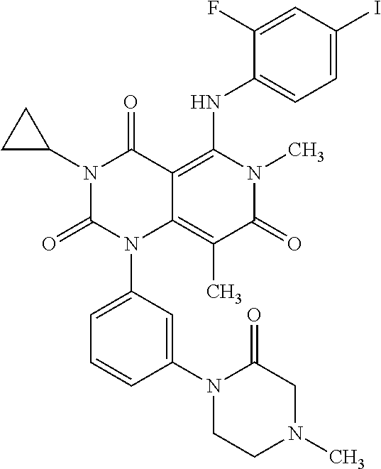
C1(N2CCN(C)CC2=O)=CC(N2C3=C(C)C(=O)N(C)C(NC4=CC=C(I)C=C4F)=C3C(=O)N(C3CC3)C2=O)=CC=C1
